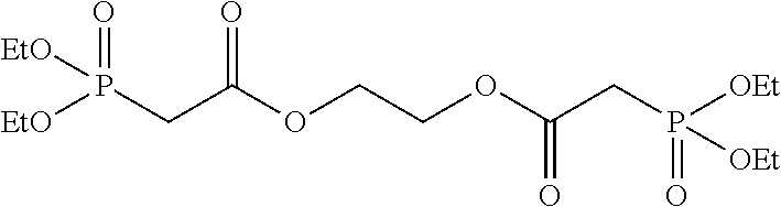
[EtO]P([EtO])(CC(OCCOC(CP([OEt])(=O)[OEt])=O)=O)=O
